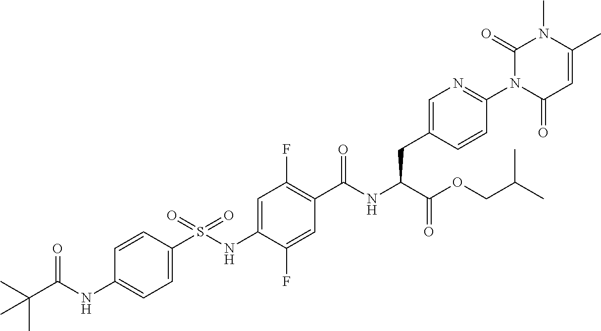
C1=C(S(NC2=CC(F)=C(C(NC(C(OCC(C)C)=O)CC3=CN=C(N4C(=O)C=C(C)N(C)C4=O)C=C3)=O)C=C2F)(=O)=O)C=CC(NC(C(C)(C)C)=O)=C1
